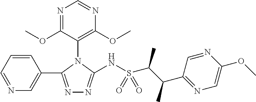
N1=C(C2=CN=CC=C2)N(C2=C(OC)N=CN=C2OC)C(NS(C(C(C2=NC=C(OC)N=C2)C)C)(=O)=O)=N1
